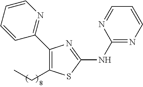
C1(NC2=NC(C3=NC=CC=C3)=C(CC)S2)=NC=CC=N1
